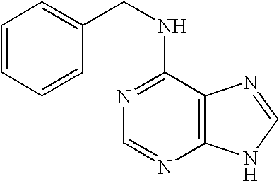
N1=C(NCC2=CC=CC=C2)C2=C(N=C1)NC=N2
